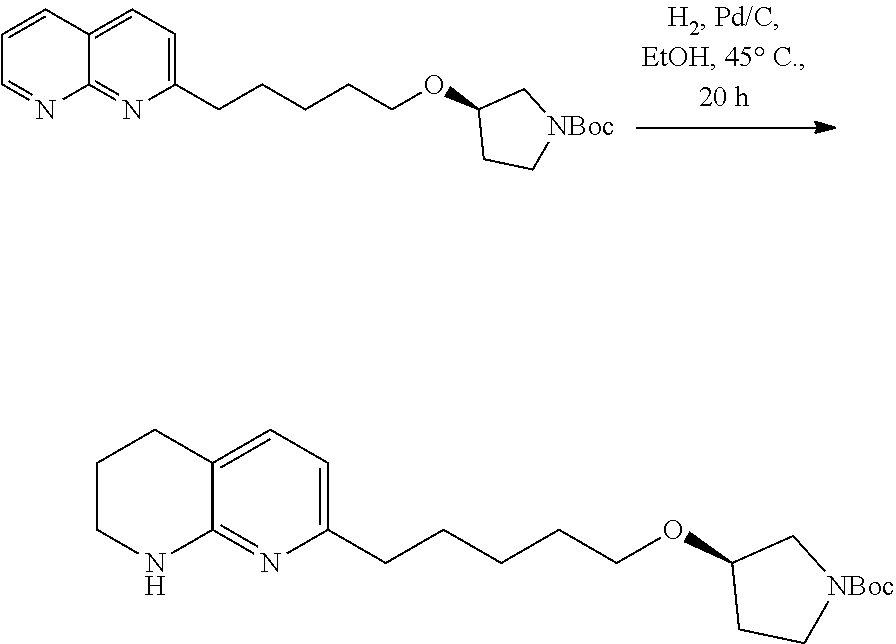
C1=CC2=CC=C(CCCCCOC3CC[NBoc]C3)N=C2N=C1.C1CNC2=NC(CCCCCOC3CC[NBoc]C3)=CC=C2C1
